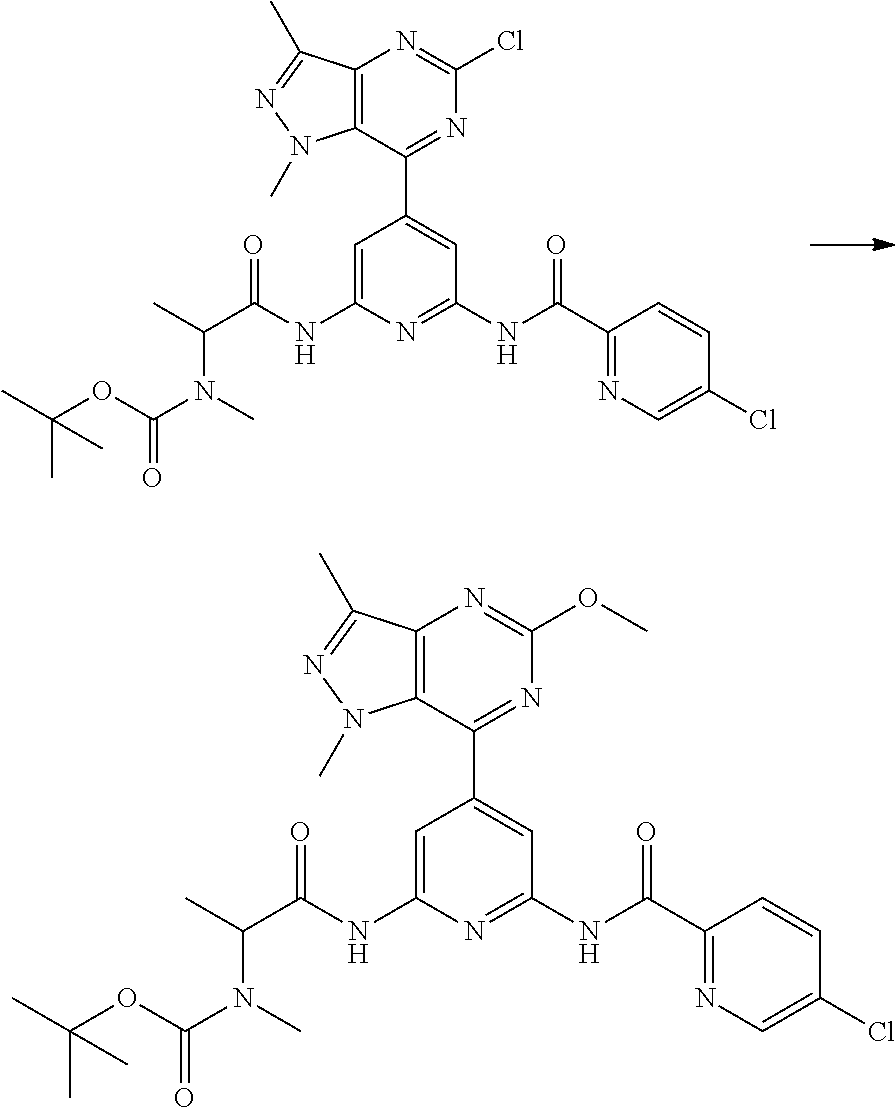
C1=C(NC(C(C)N(C(OC(C)(C)C)=O)C)=O)N=C(NC(C2=NC=C(Cl)C=C2)=O)C=C1C1=NC(Cl)=NC2=C1N(C)N=C2C.C1=C(NC(C(C)N(C(OC(C)(C)C)=O)C)=O)N=C(NC(C2=NC=C(Cl)C=C2)=O)C=C1C1=NC(OC)=NC2=C1N(C)N=C2C
